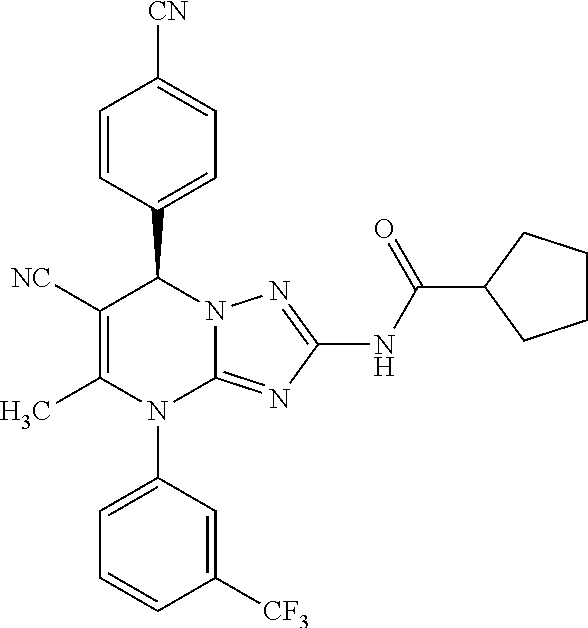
C1=CC(C2C([NC])=C(C)N(C3=CC=CC([CF3])=C3)C3=NC(NC(=O)C4CCCC4)=NN23)=CC=C1[CN]
